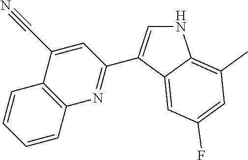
N1C=C(C2=NC3=C(C(C#N)=C2)C=CC=C3)C2=CC(F)=CC(C)=C12
